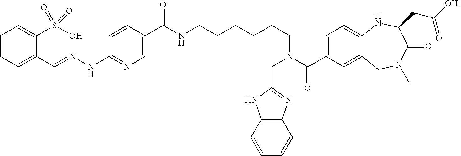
C1=CC=C(C=NNC2=NC=C(C(NCCCCCCN(C(C3=CC=C4C(=C3)CN(C)C(=O)C(CC([OH])=O)N4)=O)CC3=NC4=C(N3)C=CC=C4)=O)C=C2)C(S(O)(=O)=O)=C1
